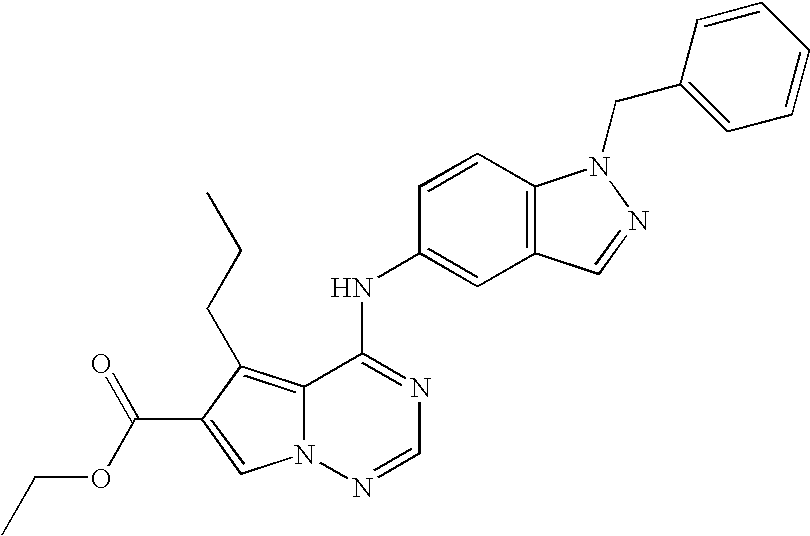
C12=C(CCC)C(C(OCC)=O)=CN1N=CN=C2NC1=CC2=C(C=C1)N(CC1=CC=CC=C1)N=C2
